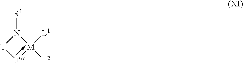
[J]1[M]([L1])([L2])N([R1])[T]1
